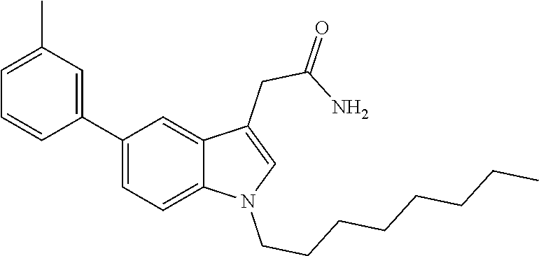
C1=C(C2=CC(C)=CC=C2)C=C2C(=C1)N(CCCCCCCC)C=C2CC(N)=O
